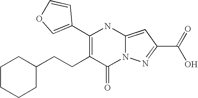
C1(=O)N2C(=CC(C(=O)O)=N2)NC(C2=COC=C2)=C1CCC1CCCCC1
